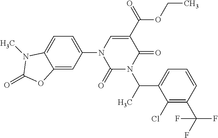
C1(=O)N(C(C2=CC=CC(C(F)(F)F)=C2Cl)C)C(=O)C(C(=O)OCC)=CN1C1=CC=C2C(=C1)OC(=O)N2C
